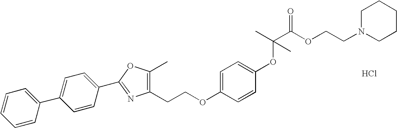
Cl.C1=CC(C2=CC=C(C3=NC(CCOC4=CC=C(OC(C)(C(OCCN5CCCCC5)=O)C)C=C4)=C(C)O3)C=C2)=CC=C1
